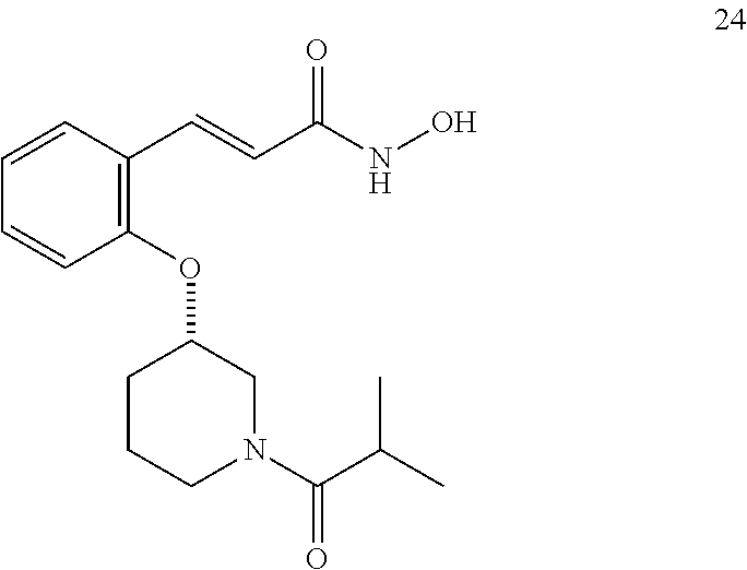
C1=CC(C=CC(=O)NO)=C(OC2CCCN(C(=O)C(C)C)C2)C=C1
